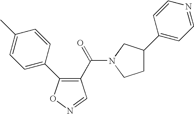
C1(C(=O)N2CC(C3=CC=NC=C3)CC2)=C(C2=CC=C(C)C=C2)ON=C1
